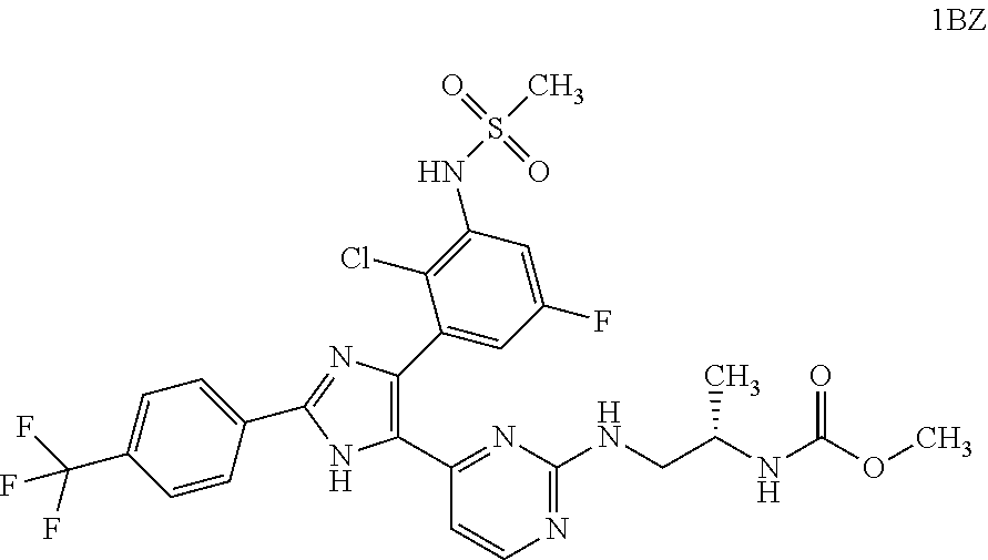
C1(C2=C(C3=NC(NCC(NC(OC)=O)C)=NC=C3)NC(C3=CC=C(C(F)(F)F)C=C3)=N2)=CC(F)=CC(NS(C)(=O)=O)=C1Cl
